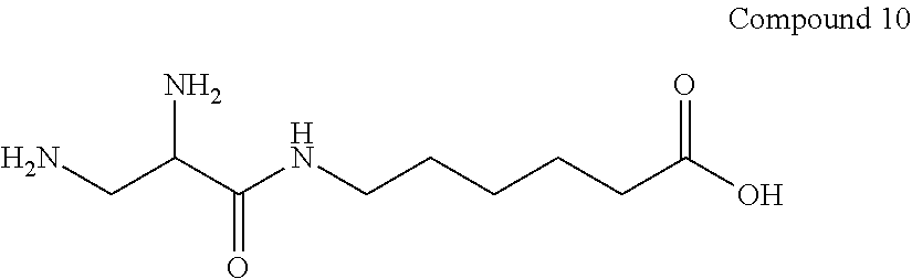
C(CCCCC(O)=O)NC(C(CN)N)=O
